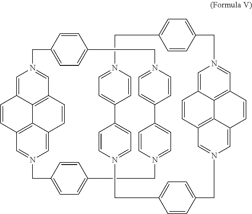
C1=C2C3=C4C=N1CC1=CC=C(C=C1)CN1=CC=C(C5=CC=N(C=C5)CC5=CC=C(CN6=CC(=C3C(=C6)C=C4)C=C2)C=C5)C=C1.C1C2=CC=C(CN3=CC4=C5C(=C3)C=CC3=C5C(=CN(=C3)CC3=CC=C(C=C3)CN3=CC=C(C5=CC=N1C=C5)C=C3)C=C4)C=C2
